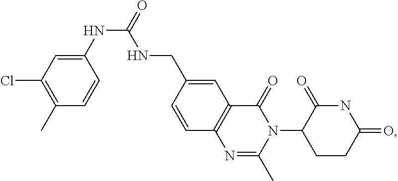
C12=C(C=C(CNC(NC3=CC(Cl)=C(C)C=C3)=O)C=C1)C(=O)N(C1CCC(=O)NC1=O)C(C)=N2
